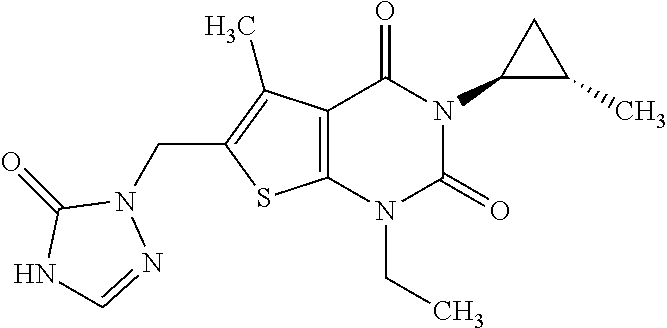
C12=C(N(CC)C(=O)N(C3C(C)C3)C1=O)SC(CN1C(=O)NC=N1)=C2C
